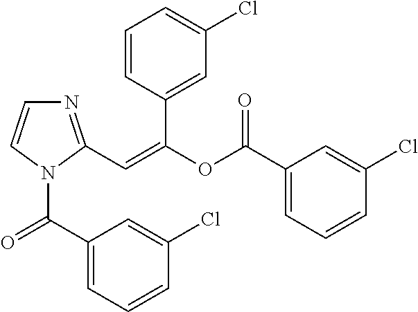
N1=C(C=C(OC(C2=CC=CC(Cl)=C2)=O)C2=CC(Cl)=CC=C2)N(C(=O)C2=CC=CC(Cl)=C2)C=C1
